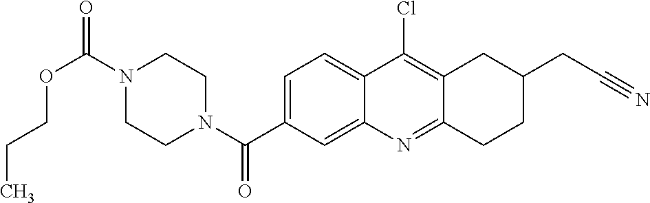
N1(C(OCCC)=O)CCN(C(=O)C2=CC=C3C(=C2)N=C2C(=C3Cl)CC(CC#N)CC2)CC1
